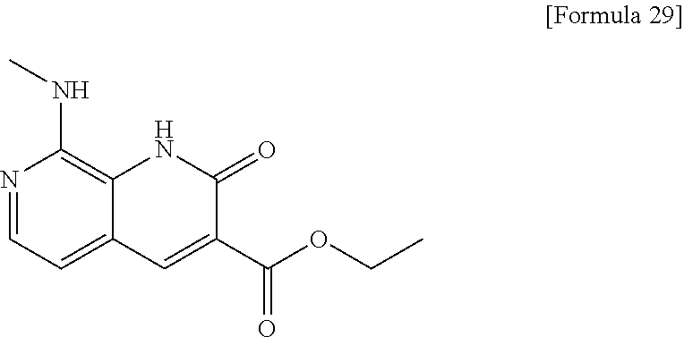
CNC1=C2C(=CC=N1)C=C(C(OCC)=O)C(=O)N2
